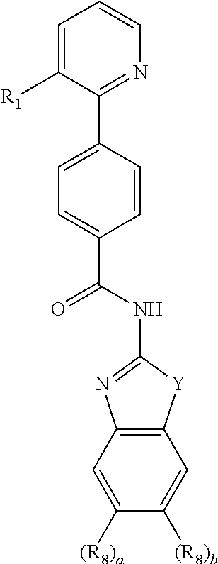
C1=C([R1])C(C2=CC=C(C(NC3=NC4=C([Y]3)C=C([(R8)b])C([(R8)a])=C4)=O)C=C2)=NC=C1
